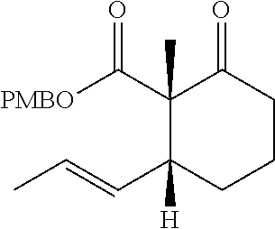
[PMBO]C(C1(C)C(C=CC)([H])CCCC1=O)=O
